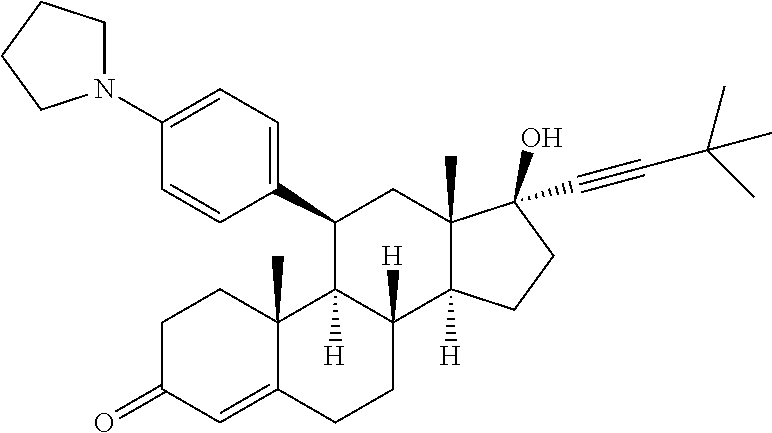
C1C(=O)C=C2C(C)(C1)C1([H])C([H])(CC2)C2([H])C(C)(CC1C1=CC=C(N3CCCC3)C=C1)C(O)(C#CC(C)(C)C)CC2
